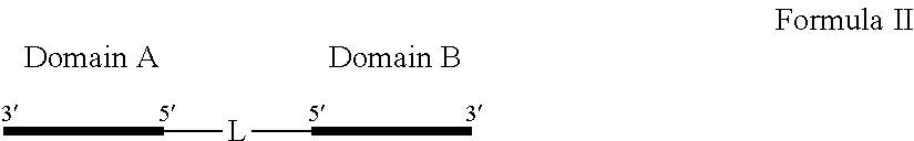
C([L]CC)C
